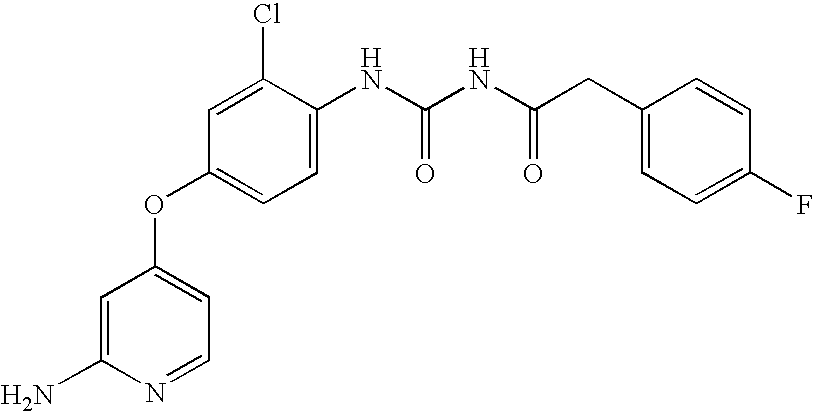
C1=C(N)N=CC=C1OC1=CC=C(NC(NC(CC2=CC=C(F)C=C2)=O)=O)C(Cl)=C1
